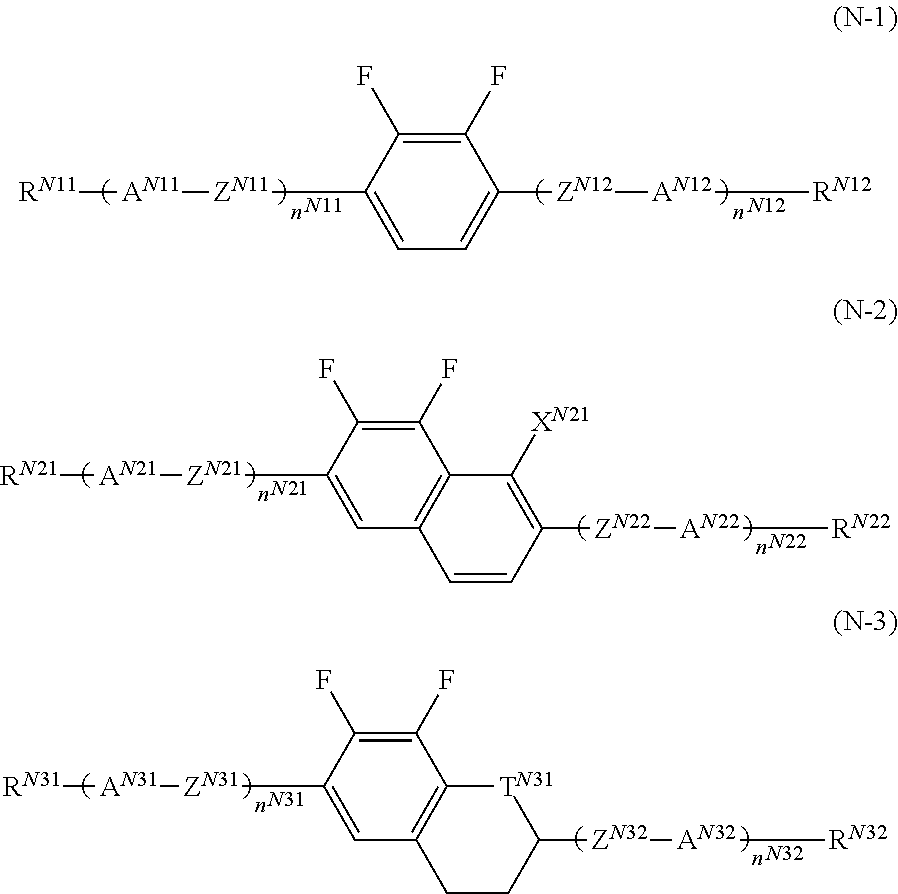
[N11].[N12].[AN11]([RN11])[ZN11]C1=CC=C([ZN12][AN12][RN12])C(F)=C1F.[N21].[N22].[AN21]([RN21])[ZN21]C1=CC2=C(C(F)=C1F)C([XN21])=C([ZN22][AN22][RN22])C=C2.[N31].[N32].[AN31]([RN31])[ZN31]C1=CC2=C(C(F)=C1F)[TN31]C([ZN32][AN32][RN32])CC2
